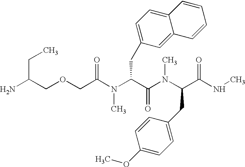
NC(COCC(N(C(C(N(C(C(NC)=O)CC1=CC=C(OC)C=C1)C)=O)CC1=CC=C2C(=C1)C=CC=C2)C)=O)CC
